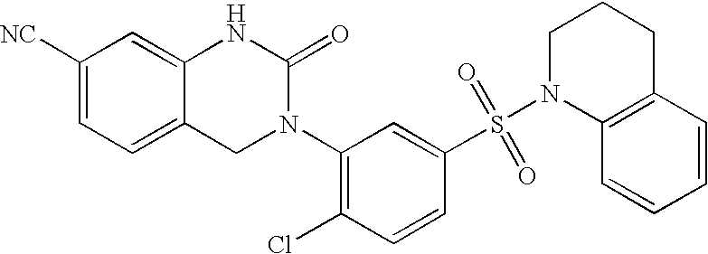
C12=CC=C([NC])C=C1NC(=O)N(C1=C(Cl)C=CC(S(N3C4=C(CCC3)C=CC=C4)(=O)=O)=C1)C2
